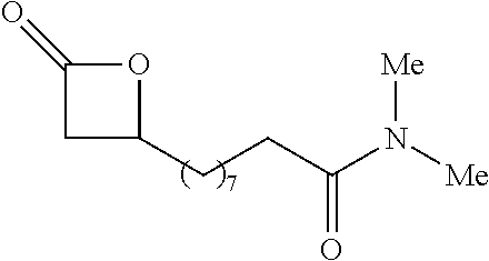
C1C(CCC(N([Me])[Me])=O)OC1=O
